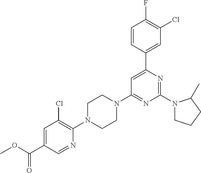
C1=C(C(OC)=O)C=NC(N2CCN(C3=NC(N4CCCC4C)=NC(C4=CC(Cl)=C(F)C=C4)=C3)CC2)=C1Cl
